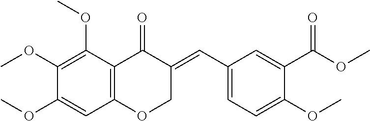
C12=C(C(OC)=C(OC)C(OC)=C1)C(=O)C(=CC1=CC=C(OC)C(C(OC)=O)=C1)CO2
